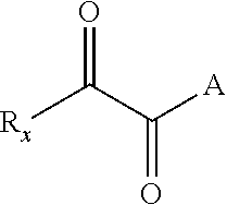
O=C(C([A])=O)[Rx]
